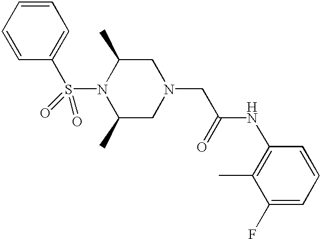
N1(S(C2=CC=CC=C2)(=O)=O)C(C)CN(CC(=O)NC2=C(C)C(F)=CC=C2)CC1C
